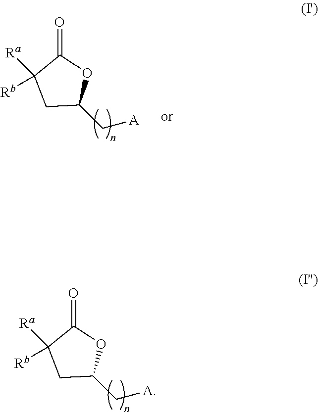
C1(C[A])OC(=O)C([Ra])([Rb])C1.C1(C[A])OC(=O)C([Ra])([Rb])C1
